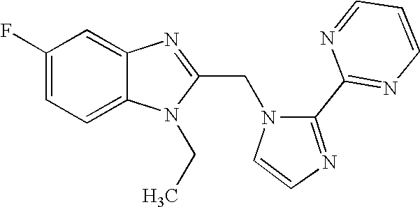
C12=CC=C(F)C=C1N=C(CN1C=CN=C1C1=NC=CC=N1)N2CC
